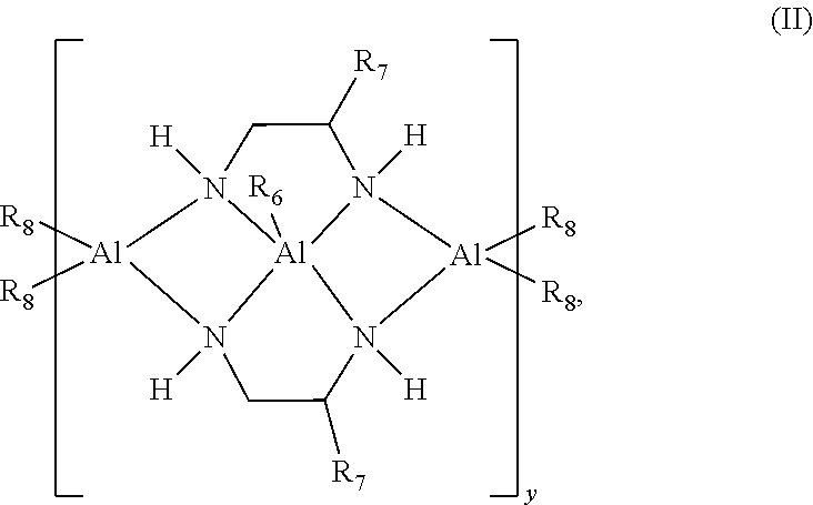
N12([H])[Al]([R8])([R8])N3([H])CC([R7])N4([H])[Al]([R8])([R8])N([H])(C([R7])C1)[Al]243[R6]
